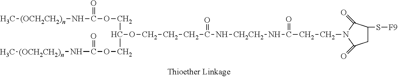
C[(OCH2CH2)n]NC(OCC(COC(N[(OCH2CH2)n]C)=O)OCCCC(N[CH2CH2]NC(CCN1C(=O)CC(S[F9])C1=O)=O)=O)=O
